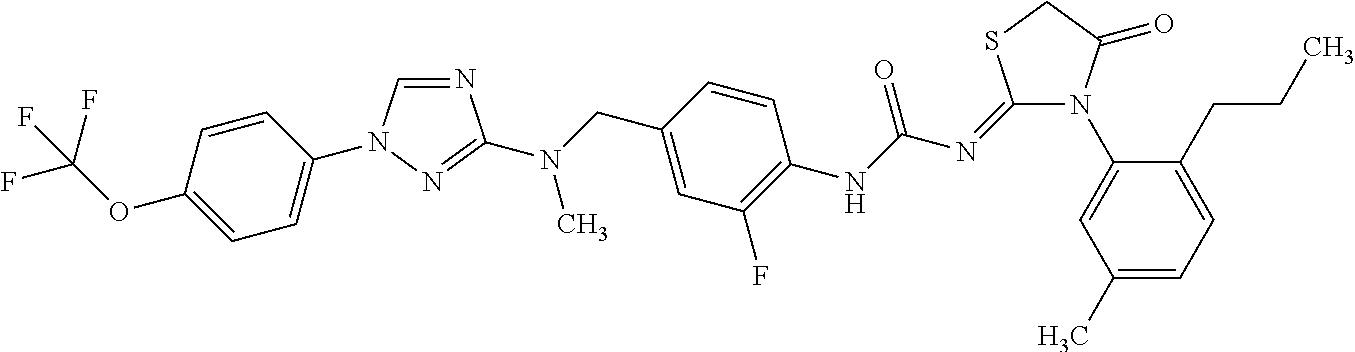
N1(C2=CC(C)=CC=C2CCC)C(=O)CSC1=NC(NC1=C(F)C=C(CN(C2=NN(C3=CC=C(OC(F)(F)F)C=C3)C=N2)C)C=C1)=O
